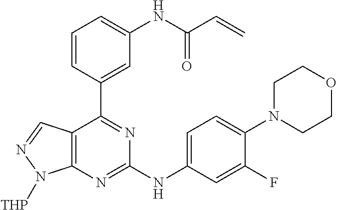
C1=C(C2=NC(NC3=CC=C(N4CCOCC4)C(F)=C3)=NC3=C2C=NN3[THP])C=CC=C1NC(C=C)=O
